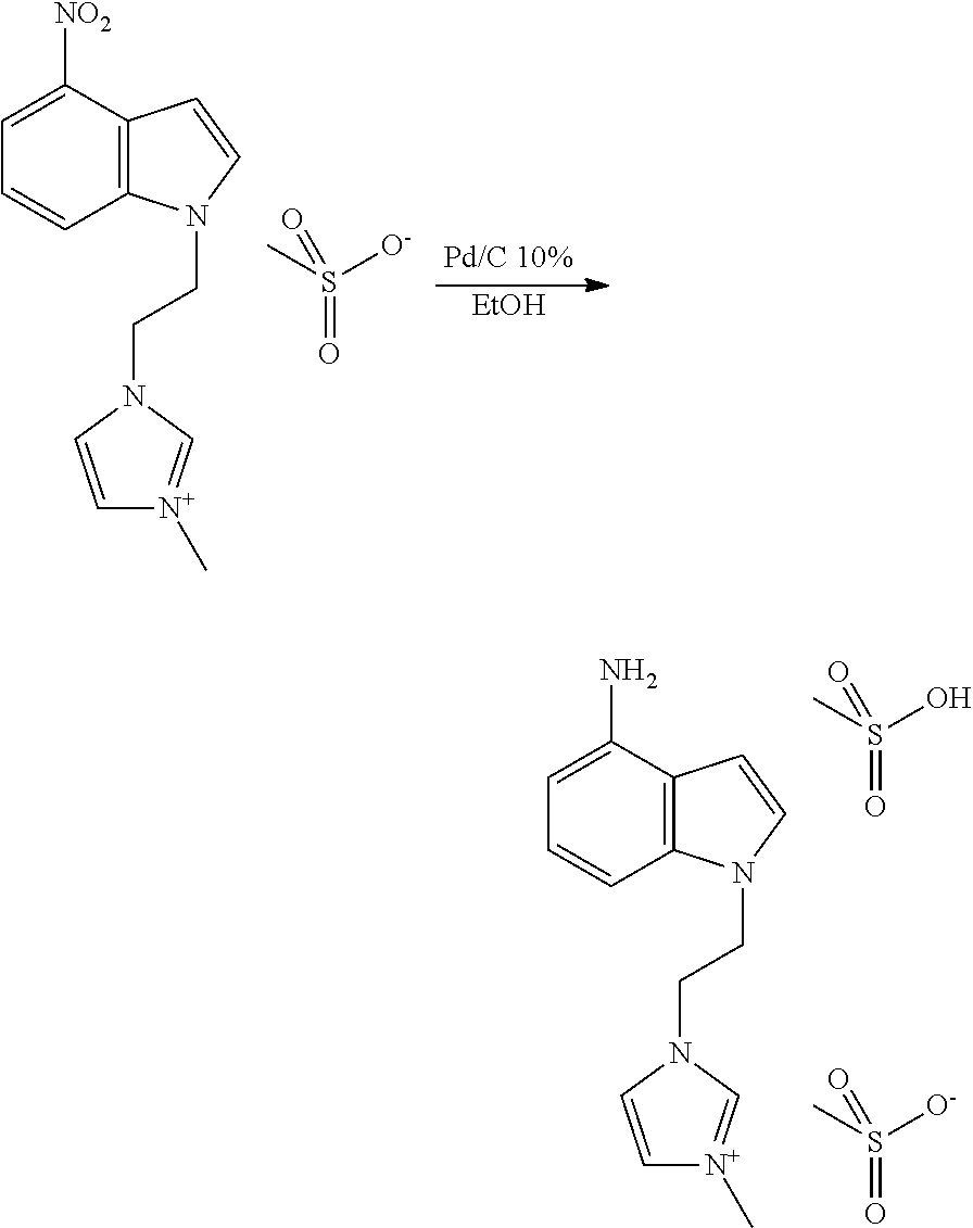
C1=C([NO2])C2=C(C=C1)N(CCN1C=[N+](C)C=C1)C=C2.S(=O)(C)([O-])=O.[EtOH].C1=C(N)C2=C(C=C1)N(CCN1C=[N+](C)C=C1)C=C2.S(=O)(C)([O-])=O.S(=O)(C)(O)=O
